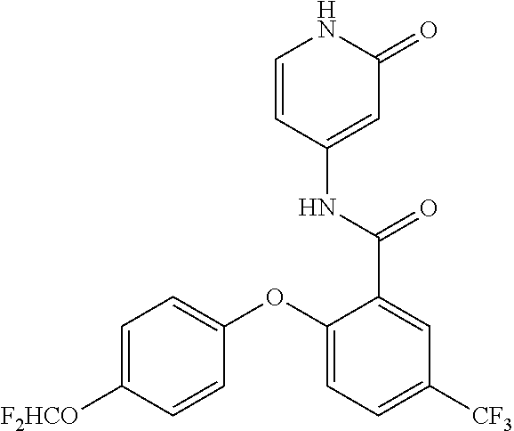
C1=CC(NC(=O)C2=CC([CF3])=CC=C2OC2=CC=C([F2HCO])C=C2)=CC(=O)N1
